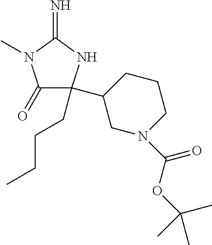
C1(=O)C(CCCC)(C2CN(C(OC(C)(C)C)=O)CCC2)NC(=N)N1C
